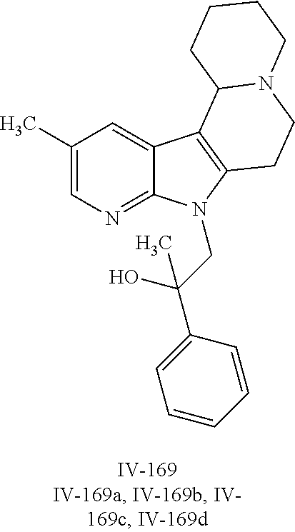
C1(C)=CN=C2C(=C1)C1=C(N2CC(C2=CC=CC=C2)(O)C)CCN2C1CCCC2
